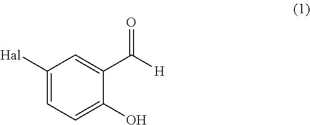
C1([Hal])=CC=C(O)C(C([H])=O)=C1
